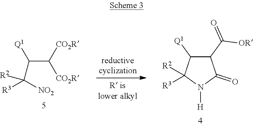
C(C([CO2R])[CO2R])([Q1])C([R3])([R2])[NO2].C1(C(=O)[OR])C([Q1])C([R3])([R2])N([H])C1=O
